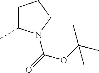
C1C(C)N(C(=O)OC(C)(C)C)CC1
